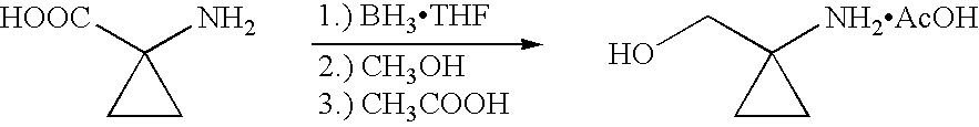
C1([HOOC])(N)CC1.C1(CO)([NH2AcOH])CC1
